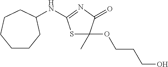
S1C(OCCCO)(C)C(=O)N=C1NC1CCCCCC1
